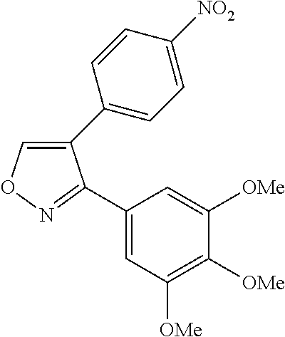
C1(C2=CC=C([NO2])C=C2)=CON=C1C1=CC([OMe])=C([OMe])C([OMe])=C1
